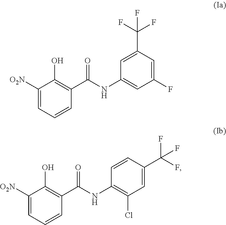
C1([O2N])=CC=CC(C(NC2=CC(F)=CC(C(F)(F)F)=C2)=O)=C1O.C1([O2N])=CC=CC(C(NC2=C(Cl)C=C(C(F)(F)F)C=C2)=O)=C1O
